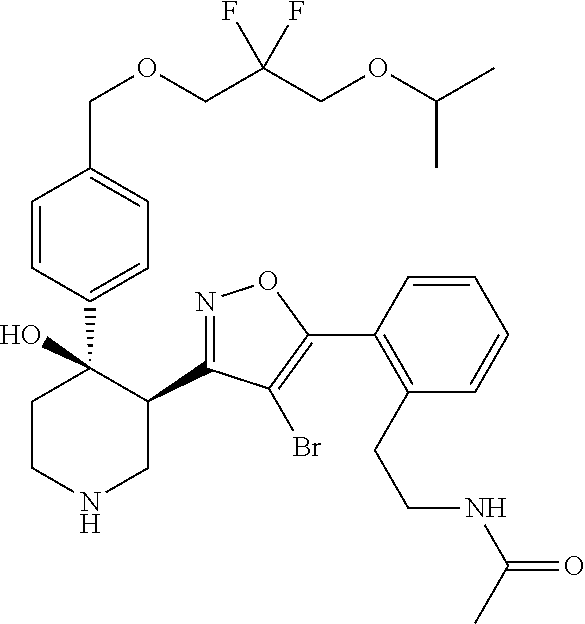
C1=CC(C2(O)CCNCC2C2=NOC(C3=C(CCNC(=O)C)C=CC=C3)=C2Br)=CC=C1COCC(COC(C)C)(F)F
